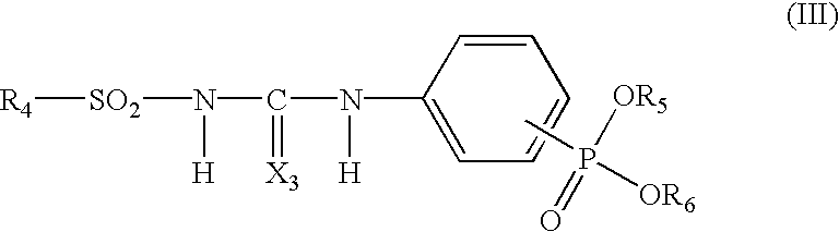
N(C1=CC=CC=C1)(C(N([SO2][R4])[H])=[X3])[H].CP([OR5])(=O)[OR6]
